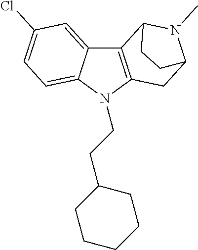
C12=CC(Cl)=CC=C1N(CCC1CCCCC1)C1=C2C2N(C)C(C1)CC2
